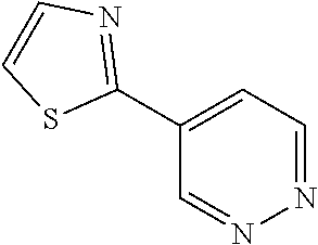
N1=CC=C(C2=NC=CS2)C=N1
